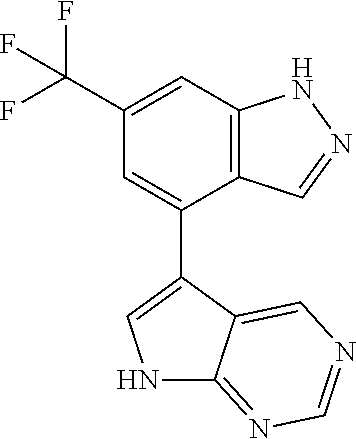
C12=C(C=C(C(F)(F)F)C=C1C1=CNC3=NC=NC=C13)NN=C2
